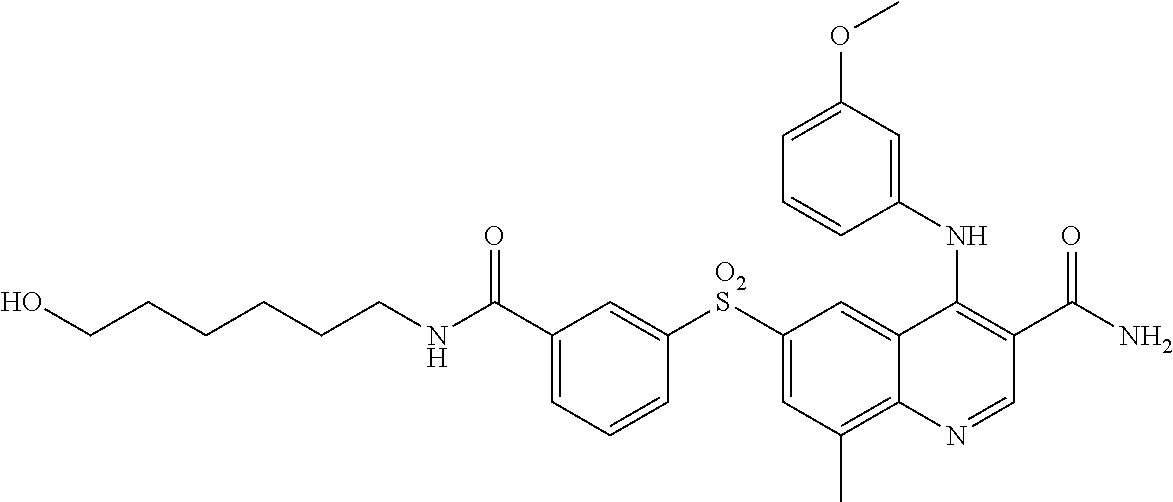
C(CCCCCNC(C1=CC=CC([O2S]C2=CC(C)=C3C(=C2)C(NC2=CC(OC)=CC=C2)=C(C(N)=O)C=N3)=C1)=O)O
